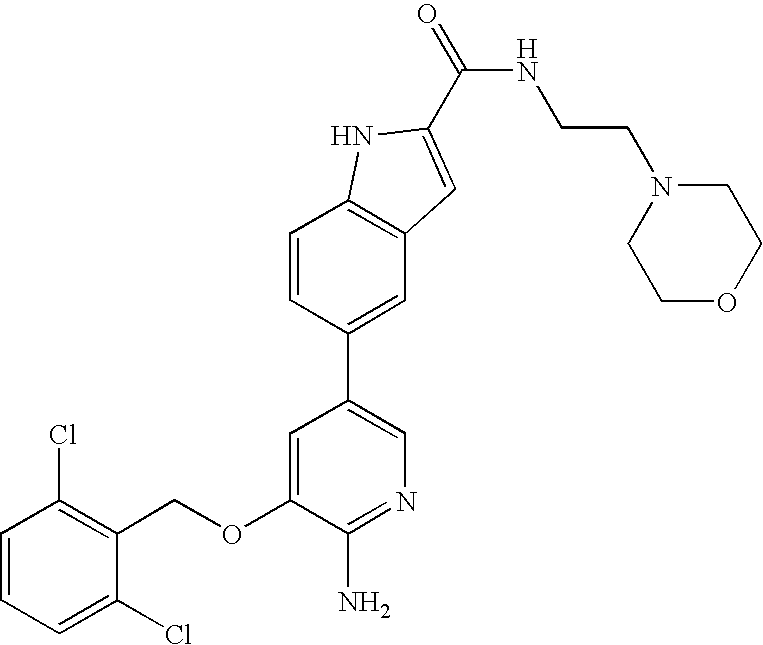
C1=CC=C(Cl)C(COC2=CC(C3=CC4=C(C=C3)NC(C(=O)NCCN3CCOCC3)=C4)=CN=C2N)=C1Cl
